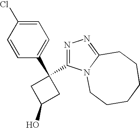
C1=C(Cl)C=CC(C2(C3=NN=C4N3CCCCCC4)CC(O)C2)=C1
